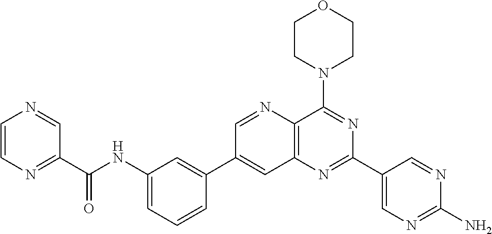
C1(NC(C2=NC=CN=C2)=O)=CC=CC(C2=CC3=C(C(N4CCOCC4)=NC(C4=CN=C(N)N=C4)=N3)N=C2)=C1
